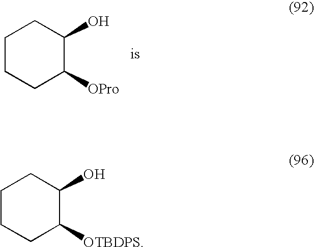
C1CCC([OPro])C(O)C1.C1CCC([OTBDPS])C(O)C1
